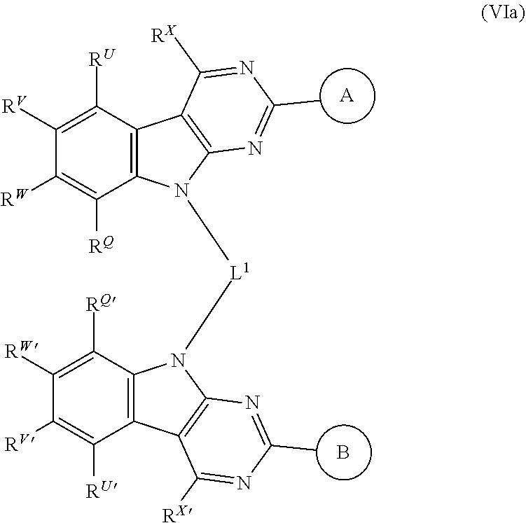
[A].B.C1([RU])=C([RV])C([RW])=C([RQ])C2=C1C1=C(N2[L1]N2C3=C(C([RU])=C([RV])C([RW])=C3[RQ])C3=C2N=C(C)N=C3[RX])N=C(C)N=C1[RX]
